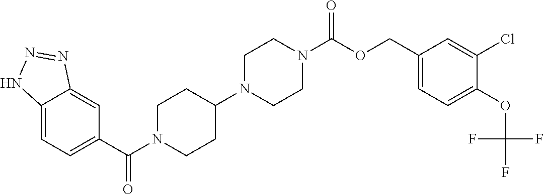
C12=CC=C(C(N3CCC(N4CCN(C(OCC5=CC=C(OC(F)(F)F)C(Cl)=C5)=O)CC4)CC3)=O)C=C1N=NN2
